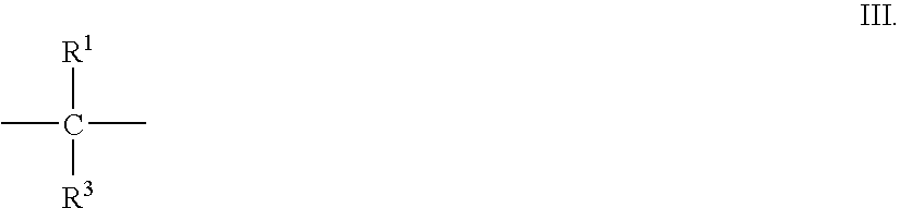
[R1]C(C)(C)[R3]
